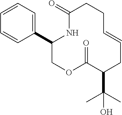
C1(C2=CC=CC=C2)COC(=O)C(C(C)(C)O)CC=CCCC(=O)N1
